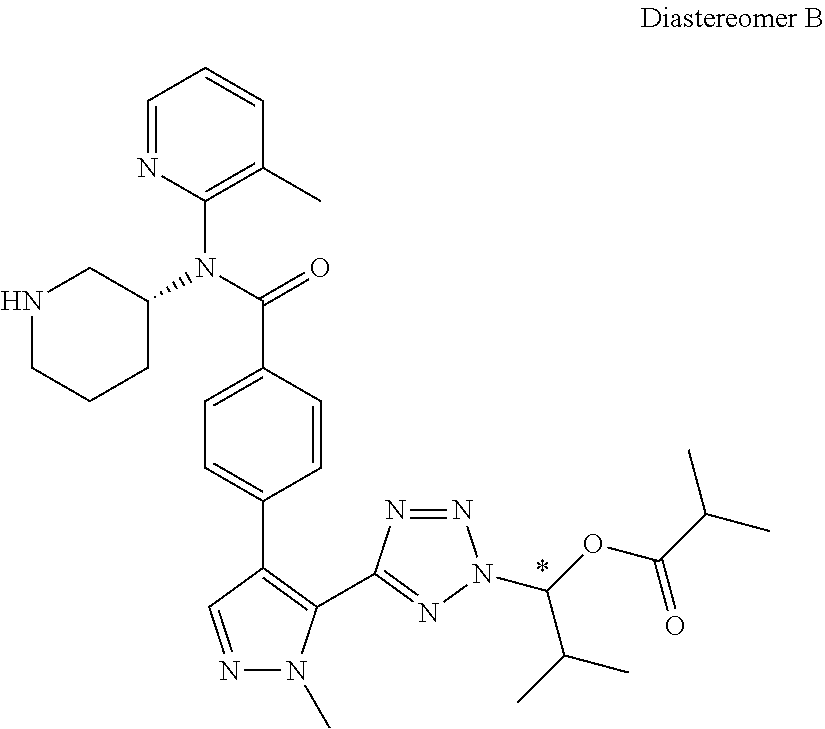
C1=NC(N(C(=O)C2=CC=C(C3=C(C4=NN(C(OC(C(C)C)=O)C(C)C)N=N4)N(C)N=C3)C=C2)C2CCCNC2)=C(C)C=C1
